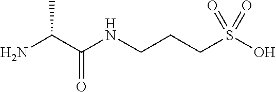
NC(C(NCCCS(O)(=O)=O)=O)C
